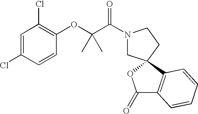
C1=C(Cl)C=CC(OC(C(N2CC3(CC2)C2=C(C(=O)O3)C=CC=C2)=O)(C)C)=C1Cl
